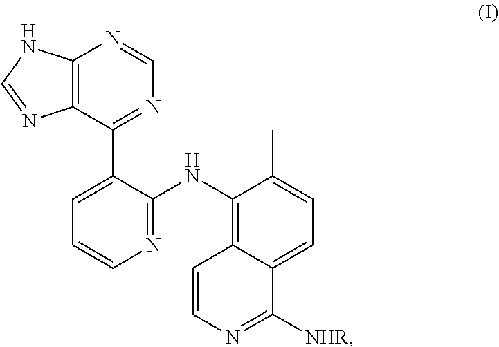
C12=C(C(C3=CC=CN=C3NC3=C4C=CN=C([NHR])C4=CC=C3C)=NC=N1)N=CN2
